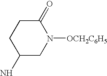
C1(N)CN([OCH2C6H5])C(=O)CC1
